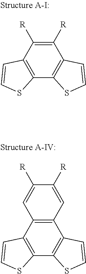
C1([R])=C([R])C2=C(C3=C1C=CS3)SC=C2.C12=C(C3=C(C4=C1C=CS4)SC=C3)C=C([R])C([R])=C2
